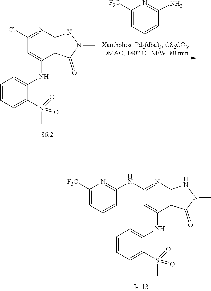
C1=CC(N)=NC([F3C])=C1.O=S(=O)(C)C1=CC=CC=C1NC1=CC(Cl)=NC2=C1C(=O)N(C)N2.O=S(=O)(C)C1=CC=CC=C1NC1=CC(NC2=NC([F3C])=CC=C2)=NC2=C1C(=O)N(C)N2
